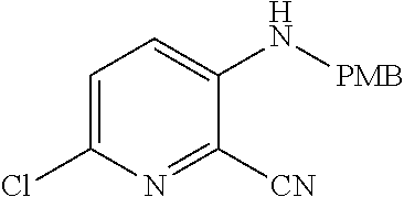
N(C1=CC=C(Cl)N=C1[CN])[PMB]
